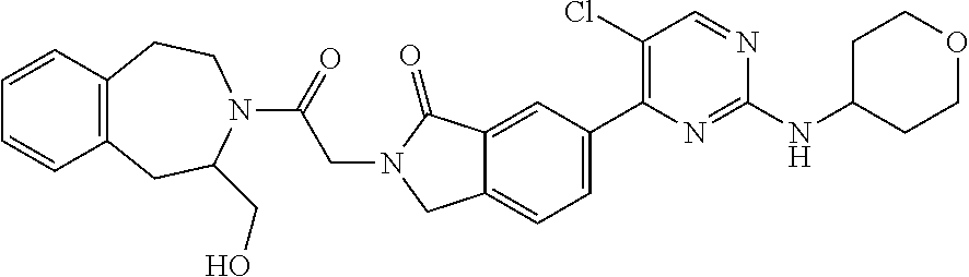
C1(Cl)=C(C2=CC=C3C(=C2)C(=O)N(CC(=O)N2CCC4=C(CC2CO)C=CC=C4)C3)N=C(NC2CCOCC2)N=C1
